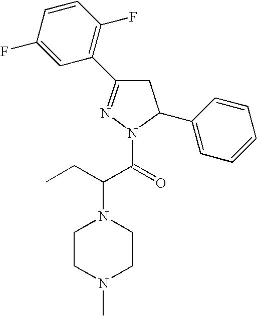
N1=C(C2=C(F)C=CC(F)=C2)CC(C2=CC=CC=C2)N1C(=O)C(CC)N1CCN(C)CC1
